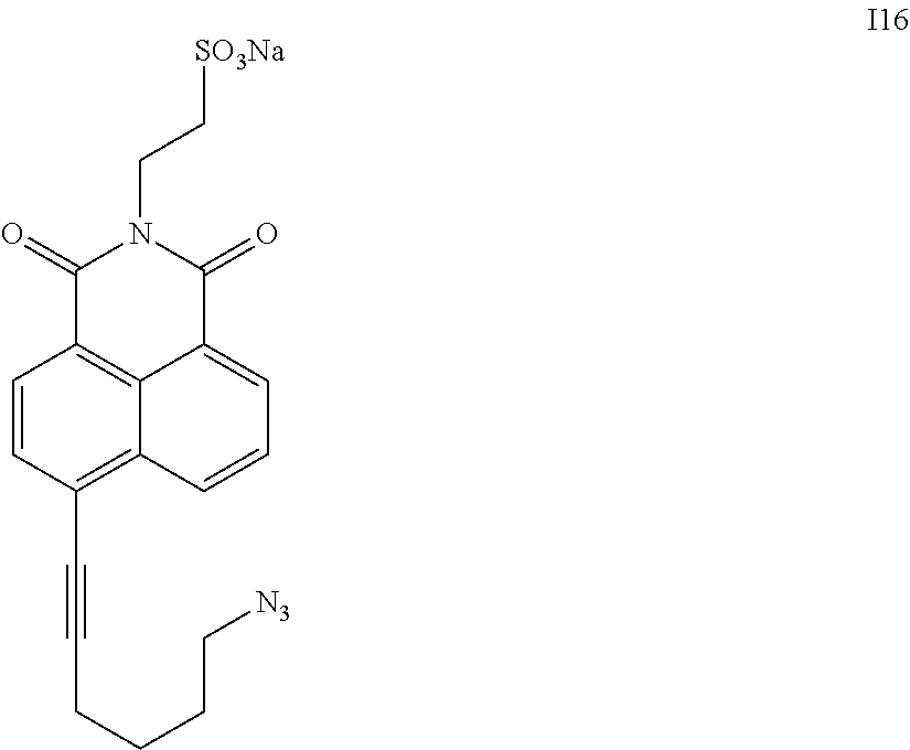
C(N1C(=O)C2=C3C(=CC=CC3=C(C#CCCCC[N3])C=C2)C1=O)C[SO3Na]
